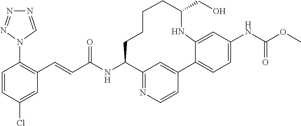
C1=CC(Cl)=CC(C=CC(NC2C3=NC=CC(=C3)C3=CC=C(NC(OC)=O)C=C3NC(CO)CCCC2)=O)=C1N1C=NN=N1
